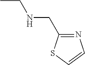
CCNCC1=NC=CS1
